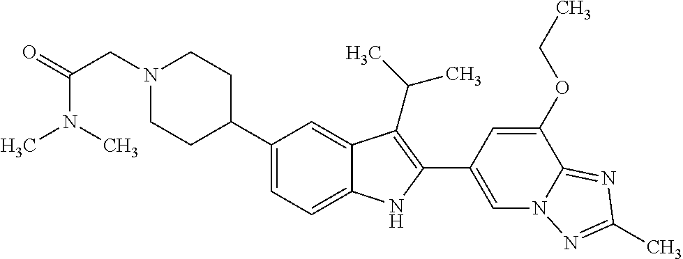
N1(CC(=O)N(C)C)CCC(C2=CC=C3C(=C2)C(C(C)C)=C(C2=CN4C(=NC(C)=N4)C(OCC)=C2)N3)CC1
